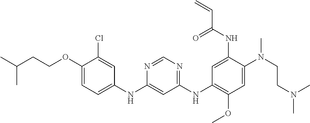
C1(NC2=CC=C(OCCC(C)C)C(Cl)=C2)=CC(NC2=C(OC)C=C(N(CCN(C)C)C)C(NC(C=C)=O)=C2)=NC=N1
